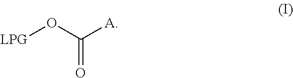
[LPG]OC([A])=O
